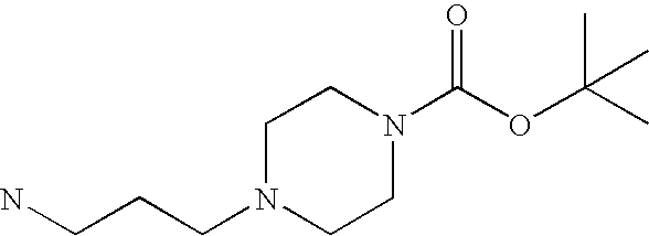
C1N(CCCN)CCN(C(OC(C)(C)C)=O)C1
